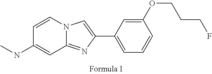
N12C(=NC(C3=CC=CC(OCCCF)=C3)=C1)C=C(NC)C=C2
